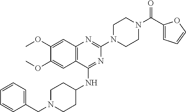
C12=C(C(NC3CCN(CC4=CC=CC=C4)CC3)=NC(N3CCN(C(=O)C4=CC=CO4)CC3)=N1)C=C(OC)C(OC)=C2
